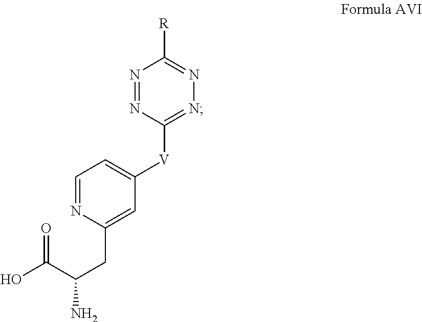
C1=NC(CC(C(=O)O)N)=CC([V]C2=NN=C([R])N=N2)=C1
